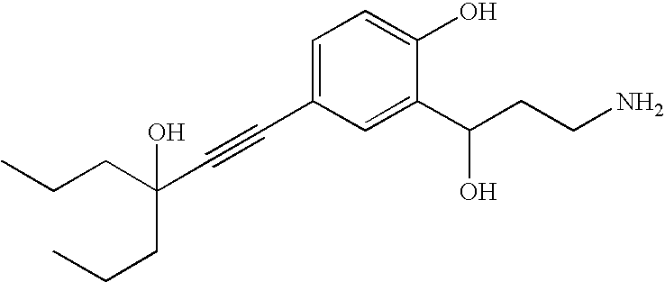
C(C(C#CC1=CC=C(O)C(C(CCN)O)=C1)(CCC)O)CC
